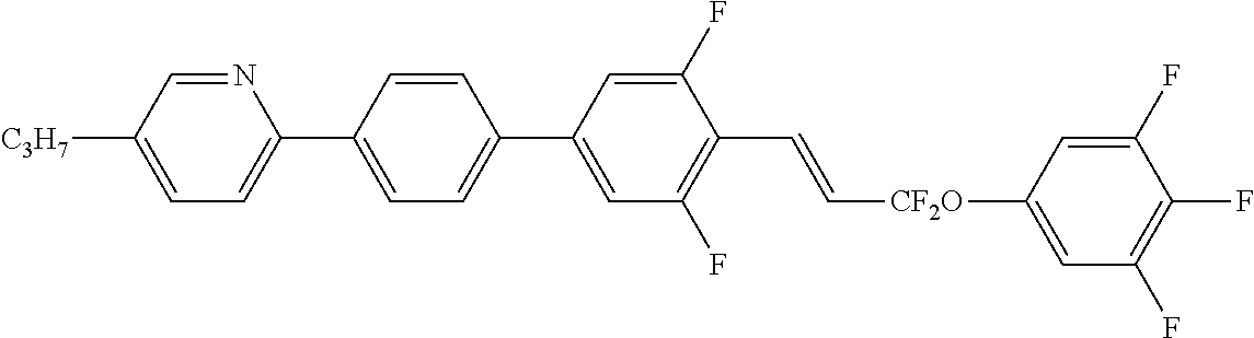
C1=CC(C2=CC=C([C3H7])C=N2)=CC=C1C1=CC(F)=C(C=C[CF2O]C2=CC(F)=C(F)C(F)=C2)C(F)=C1
